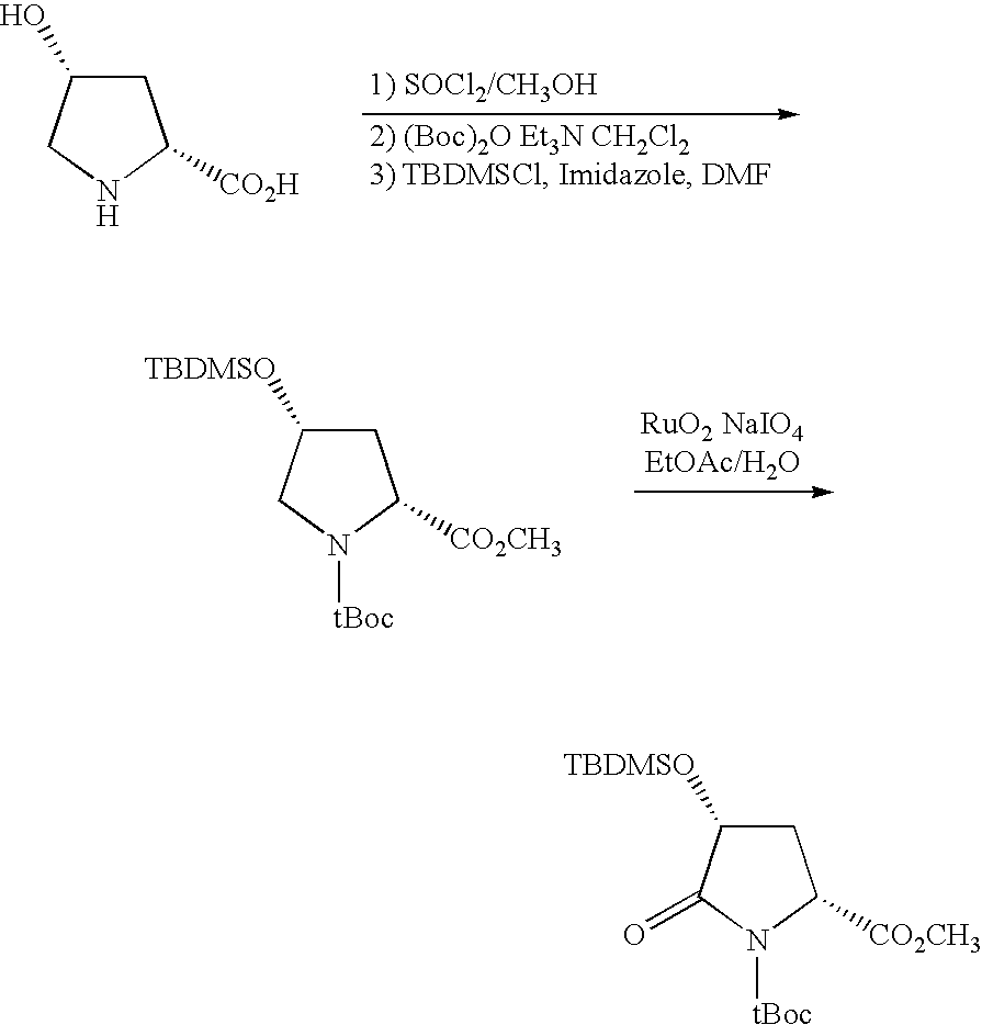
N1C([CO2H])CC(O)C1.N1([tBoc])C([CO2CH3])CC([TBDMSO])C1.N1([tBoc])C([CO2CH3])CC([TBDMSO])C1=O
